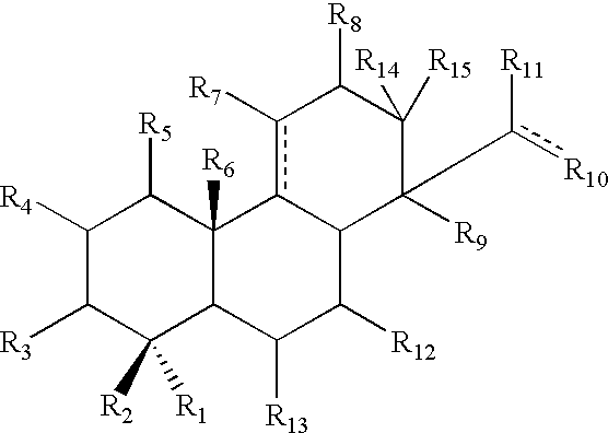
c1([R7])c2C(C(c([R11])[R10])([R9])C([R14])([R15])C1[R8])C([R12])C([R13])C1C2([R6])C([R5])C([R4])C([R3])C1([R1])[R2]
